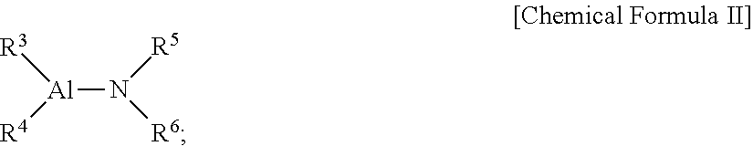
[Al](N([R5])[R6])([R3])[R4]
